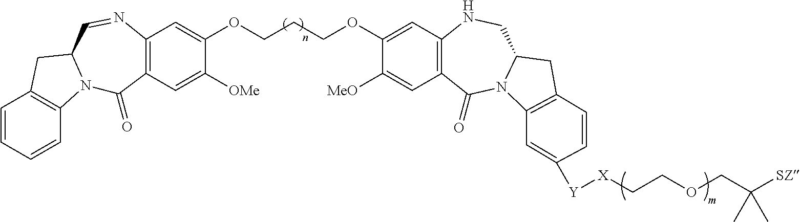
C1=CC=CC2=C1CC1N2C(=O)C2=C(N=C1)C=C(OCCCOC1=CC3=C(C=C1[MeO])C(=O)N1C(CN3)CC3=C1C=C([Y][X]CCOCC([SZ])(C)C)C=C3)C([OMe])=C2
